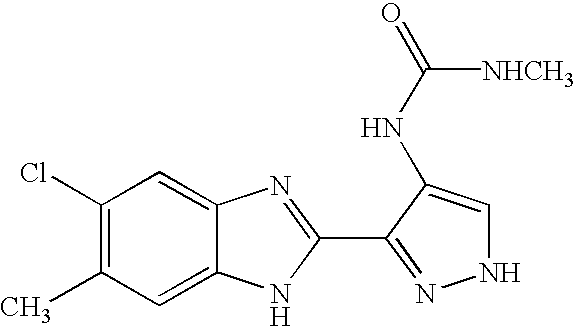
C1(Cl)=C(C)C=C2C(=C1)N=C(C1=NNC=C1NC([NHCH3])=O)N2
